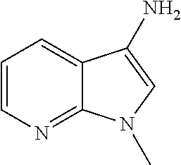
C1=CN=C2C(=C1)C(N)=CN2C
